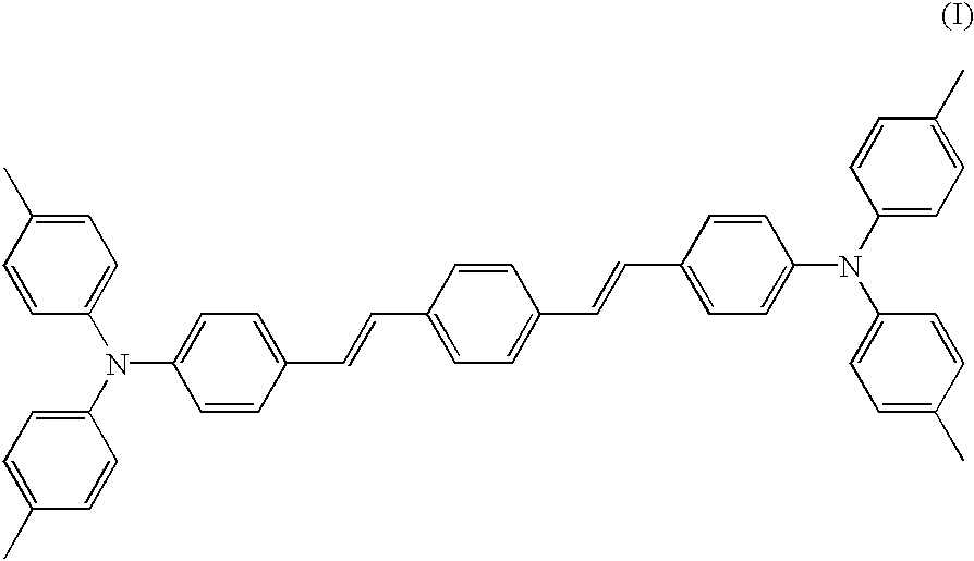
C1=C(C)C=CC(N(C2=CC=C(C)C=C2)C2=CC=C(C=CC3=CC=C(C=CC4=CC=C(N(C5=CC=C(C)C=C5)C5=CC=C(C)C=C5)C=C4)C=C3)C=C2)=C1
